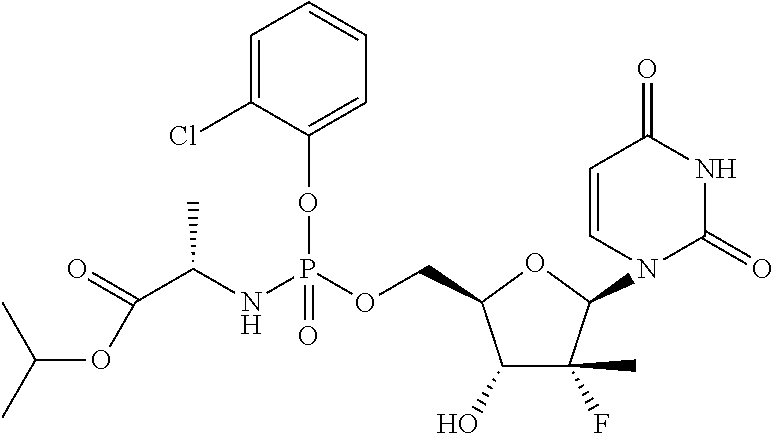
C1(O)C(F)(C)C(N2C=CC(=O)NC2=O)OC1COP(NC(C(OC(C)C)=O)C)(OC1=CC=CC=C1Cl)=O
